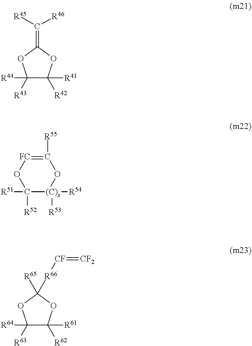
C1([R64])([R63])C([R61])([R62])OC([R65])([R66][CF]=[CF2])O1.C1([R44])([R43])C([R41])([R42])OC(=C([R46])[R45])O1.O1C([R52])([R51])[(C)s]([R54])([R53])OC([R55])=[FC]1
